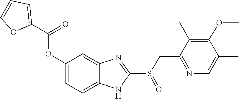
C(OC1=CC=C2NC(S(CC3=NC=C(C)C(OC)=C3C)=O)=NC2=C1)(C1=CC=CO1)=O
